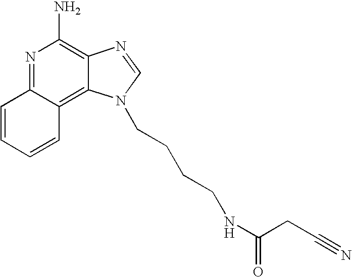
N1=C2C(=C3C(=C1N)N=CN3CCCCNC(CC#N)=O)C=CC=C2
